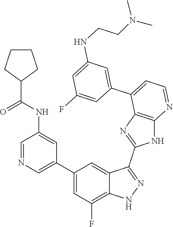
C1=NC=C(C2=CC(F)=C3C(=C2)C(C2=NC4=C(N2)N=CC=C4C2=CC(NCCN(C)C)=CC(F)=C2)=NN3)C=C1NC(=O)C1CCCC1
